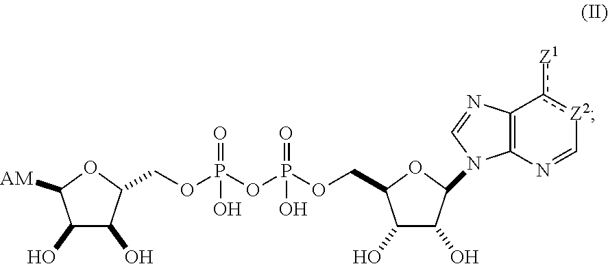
C1(O)C(O)C(COP(OP(OCC2C(O)C(O)C(N3C4=C(N=C3)c([Z1])[Z2]C=N4)O2)(=O)O)(O)=O)OC1[AM]
